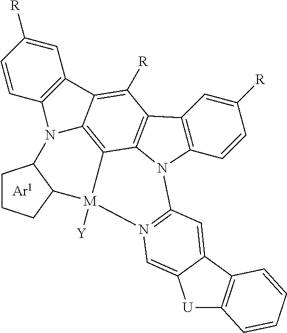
C1CCC2C1N1C3=C4C5=C(C6=C(C=CC([R])=C6)N5C5=N([M]24[Y])C=C2[U]C4=C(C2=C5)C=CC=C4)C([R])=C3C2=C1C=CC([R])=C2
